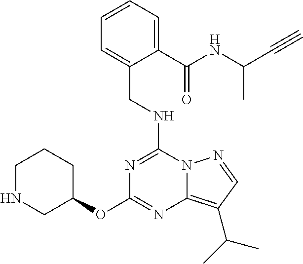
C(NC1=NC(OC2CCCNC2)=NC2=C(C(C)C)C=NN12)C1=CC=CC=C1C(NC(C#C)C)=O
